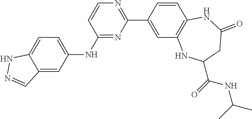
C12=CC(NC3=NC(C4=CC5=C(C=C4)NC(=O)CC(C(=O)NC(C)C)N5)=NC=C3)=CC=C1NN=C2
